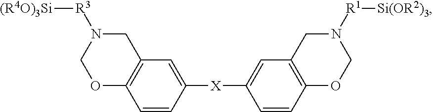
[R3]([(R4O)3Si])N1COC2=C(C1)C=C([X]C1=CC3=C(C=C1)OCN([R1][Si(OR2)3])C3)C=C2
